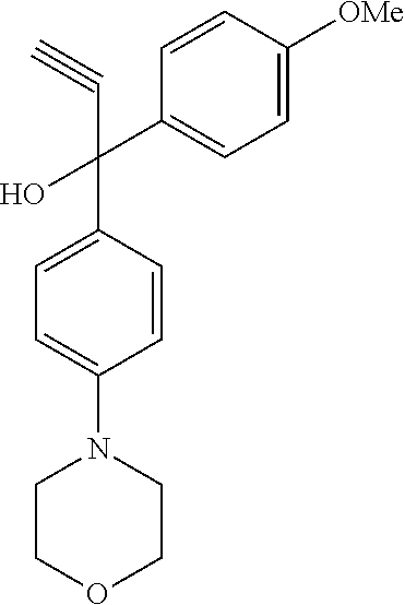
C1=C([OMe])C=CC(C(O)(C#C)C2=CC=C(N3CCOCC3)C=C2)=C1
